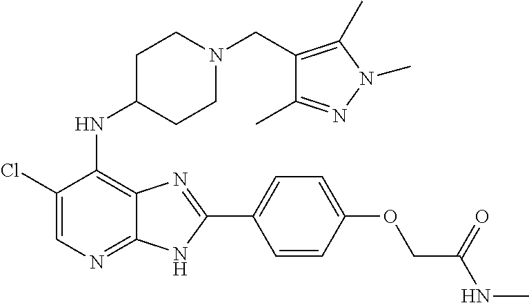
C1(Cl)=CN=C2C(=C1NC1CCN(CC3=C(C)N(C)N=C3C)CC1)N=C(C1=CC=C(OCC(NC)=O)C=C1)N2
